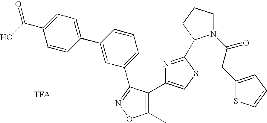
C1=CC(C2=CC(C3=NOC(C)=C3C3=CSC(C4N(C(CC5=CC=CS5)=O)CCC4)=N3)=CC=C2)=CC=C1C(=O)O
